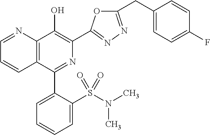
C1=NC2=C(C=C1)C(C1=CC=CC=C1S(N(C)C)(=O)=O)=NC(C1=NN=C(CC3=CC=C(F)C=C3)O1)=C2O
